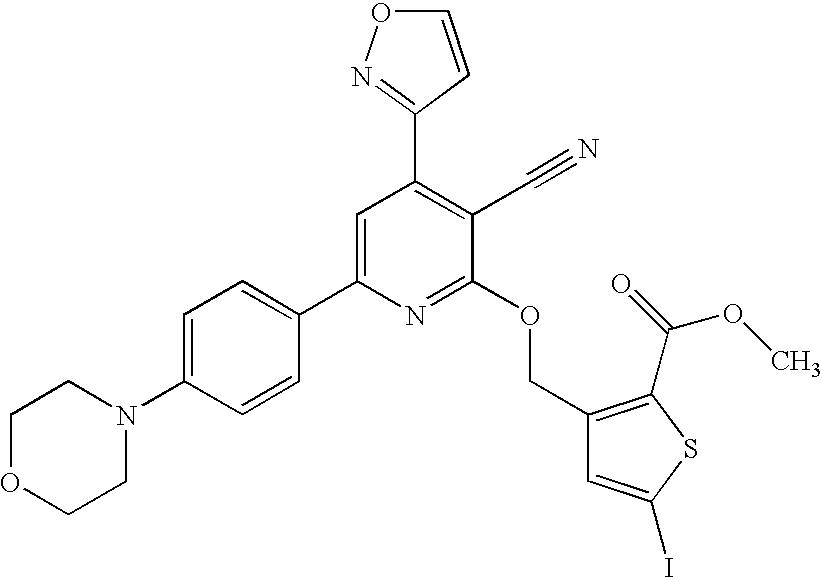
C1OCCN(C2=CC=C(C3=CC(C4=NOC=C4)=C(C#N)C(OCC4=C(C(=O)OC)SC(I)=C4)=N3)C=C2)C1
